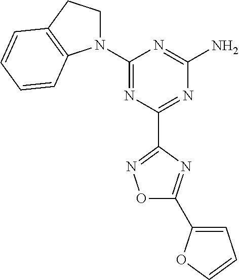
N1=C(N2CCC3=C2C=CC=C3)N=C(N)N=C1C1=NOC(C2=CC=CO2)=N1
